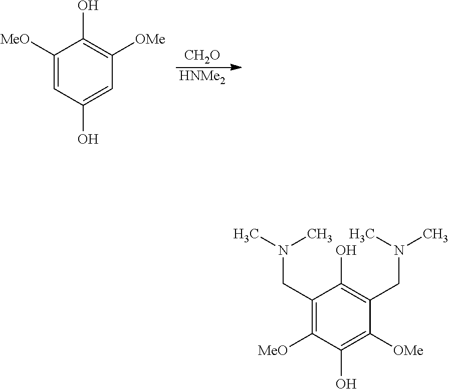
[CH2O].[HNMe2].C1([MeO])=CC(O)=CC([OMe])=C1O.C1(CN(C)C)=C([MeO])C(O)=C([OMe])C(CN(C)C)=C1O
